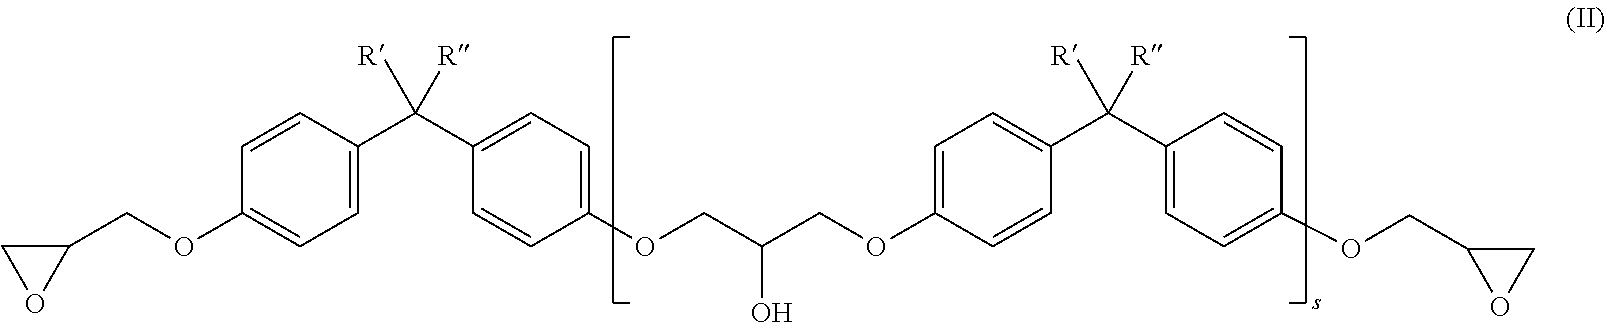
C1(COC2=CC=C(C(C3=CC=C(OCC(COC4=CC=C(C(C5=CC=C(OCC6CO6)C=C5)([R])[R])C=C4)O)C=C3)([R])[R])C=C2)CO1
